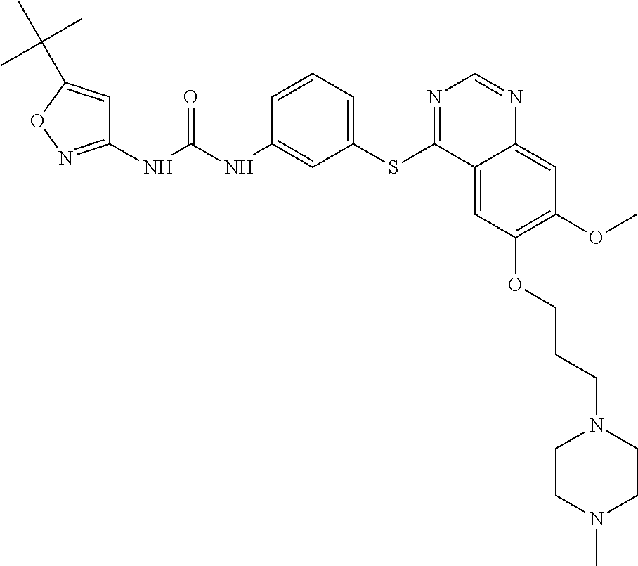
C1(NC(NC2=CC(SC3=NC=NC4=CC(OC)=C(OCCCN5CCN(C)CC5)C=C34)=CC=C2)=O)=NOC(C(C)(C)C)=C1
